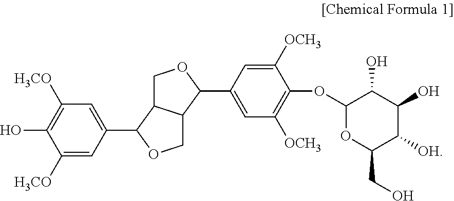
C1([H3CO])=CC(C2OCC3C2COC3C2=CC([OCH3])=C(OC3OC(CO)C([OH])C(O)C3O)C([OCH3])=C2)=CC([H3CO])=C1O
